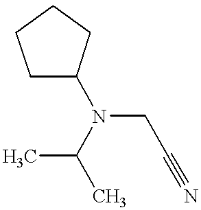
C1C(N(C(C)C)CC#N)CCC1
